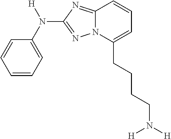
C1=CC=C(N([H])C2=NN3C(=N2)C=CC=C3CCCCN([H])[H])C=C1
